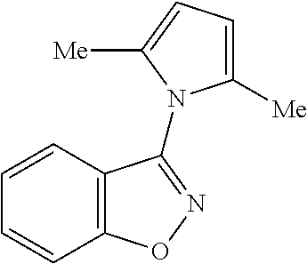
C12=C(ON=C1N1C([Me])=CC=C1[Me])C=CC=C2
